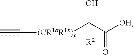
[(CR1aR1b)x](C=C)C(C(=O)[OH])(O)[R2]
